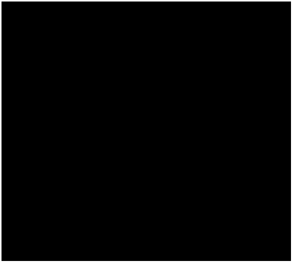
C1=CN=C(OC2=CC=C3C(=C2)OCO3)C(C(NCC2=CC=C(OCC(C(O)=O)C)C=C2F)=O)=C1
